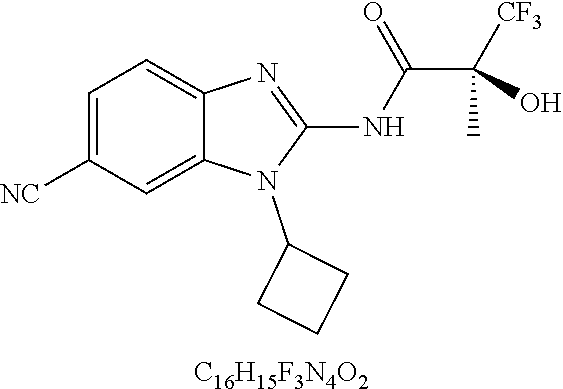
C1=C([NC])C=C2C(=C1)N=C(NC(C([CF3])(C)O)=O)N2C1CCC1.[C16H15F3N4O2]
